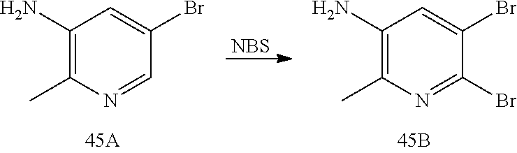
C1(N)=C(C)N=CC(Br)=C1.[NBS].C1(N)=C(C)N=C(Br)C(Br)=C1
